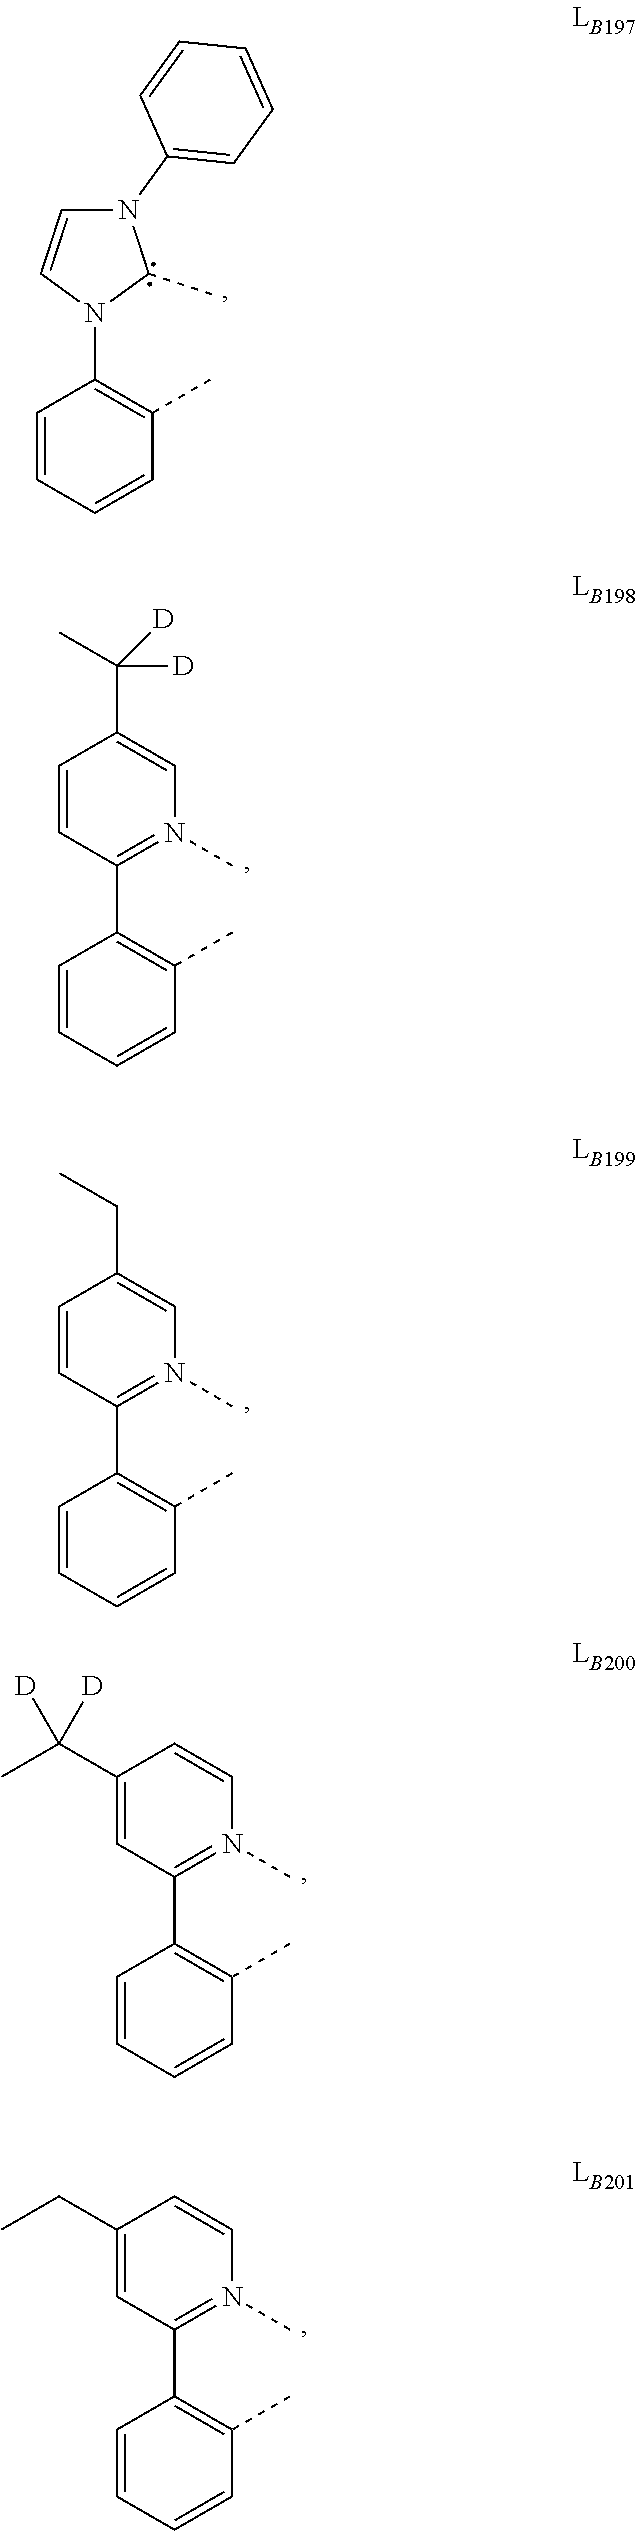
N1(C2=C(C)C=CC=C2)C(C)N(C2=CC=CC=C2)C=C1.C1(C2=C(C)C=CC=C2)=N(C)C=C(C(C)([D])[D])C=C1.C1(C2=C(C)C=CC=C2)=N(C)C=C(CC)C=C1.C1(C2=C(C)C=CC=C2)=N(C)C=CC(C(C)([D])[D])=C1.C1(C2=C(C)C=CC=C2)=N(C)C=CC(CC)=C1
